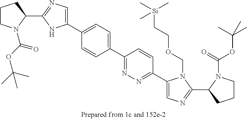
C1(C2=CC=C(C3=CN=C(C4CCCN4C(OC(C)(C)C)=O)N3)C=C2)=NN=C(C2=CN=C(C3CCCN3C(OC(C)(C)C)=O)N2COCC[Si](C)(C)C)C=C1
